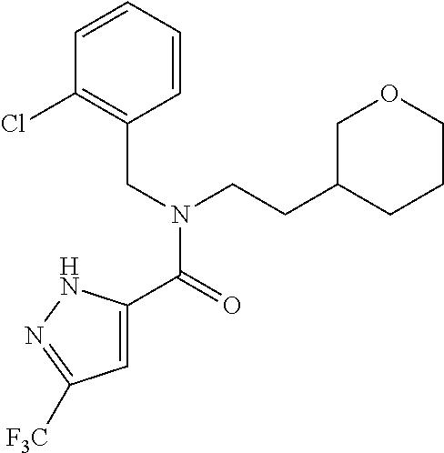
C1=C(C(=O)N(CC2=C(Cl)C=CC=C2)CCC2CCCOC2)NN=C1[F3C]
